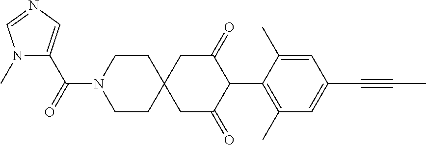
C1CN(C(=O)C2=CN=CN2C)CCC12CC(=O)C(C1=C(C)C=C(C#CC)C=C1C)C(=O)C2
